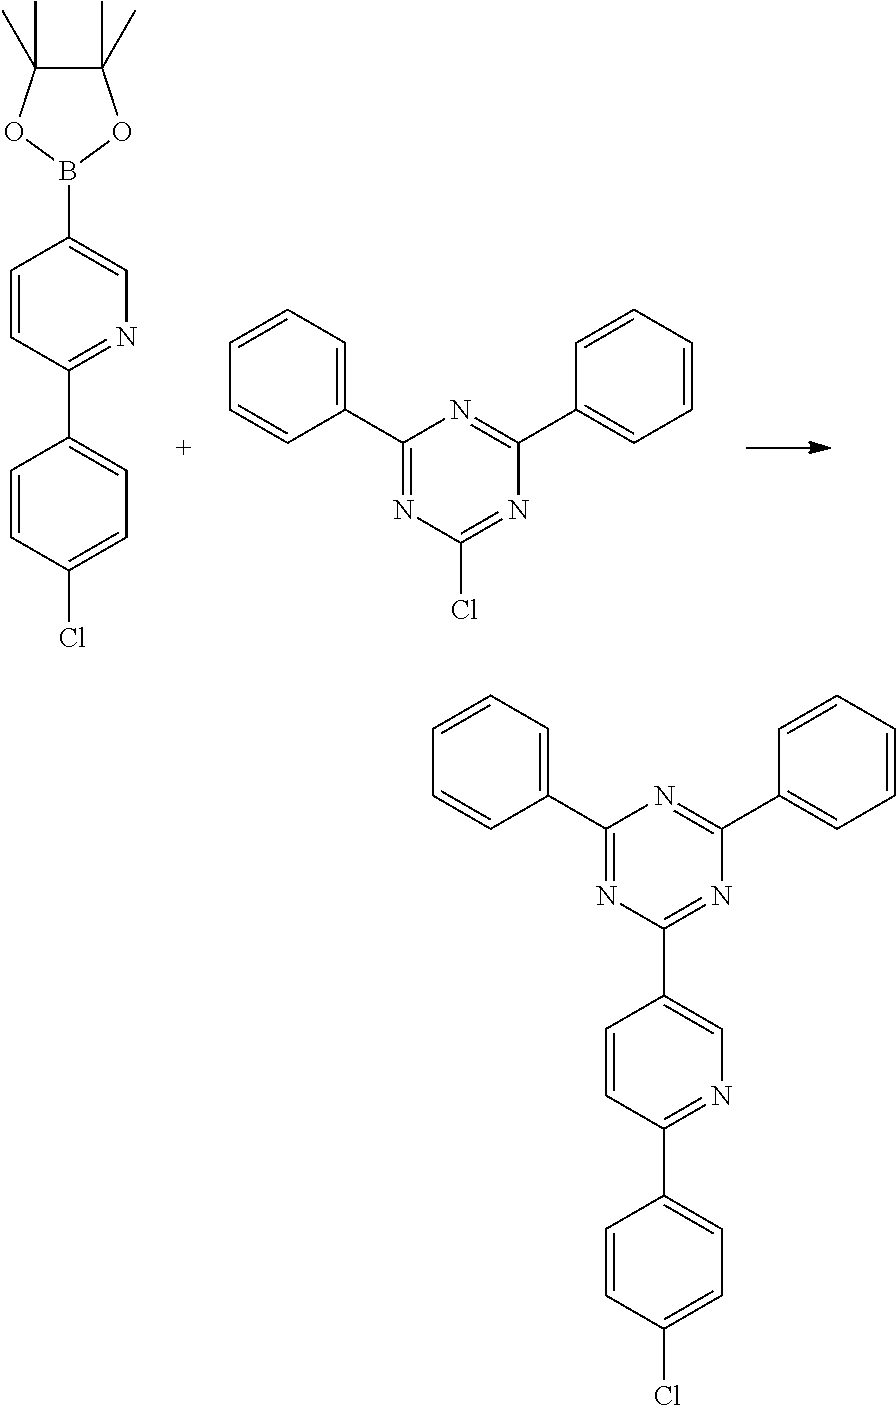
C1(C)(C)C(C)(C)OB(C2=CN=C(C3=CC=C(Cl)C=C3)C=C2)O1.C1(C2=CC=CC=C2)=NC(Cl)=NC(C2=CC=CC=C2)=N1.C1(C2=CC=CC=C2)=NC(C2=CN=C(C3=CC=C(Cl)C=C3)C=C2)=NC(C2=CC=CC=C2)=N1
